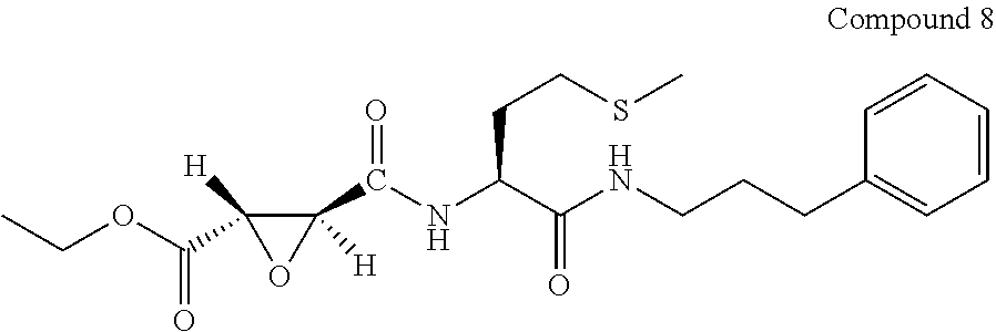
CCOC(C1([H])OC1(C(NC(C(NCCCC1=CC=CC=C1)=O)CCSC)=O)[H])=O
